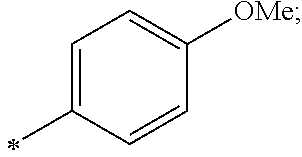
C1=C(C)C=CC([OMe])=C1
